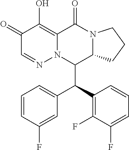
C1(=O)C=NN2C(=C1O)C(=O)N1C(C2C(C2=C(F)C(F)=CC=C2)C2=CC=CC(F)=C2)CCC1
